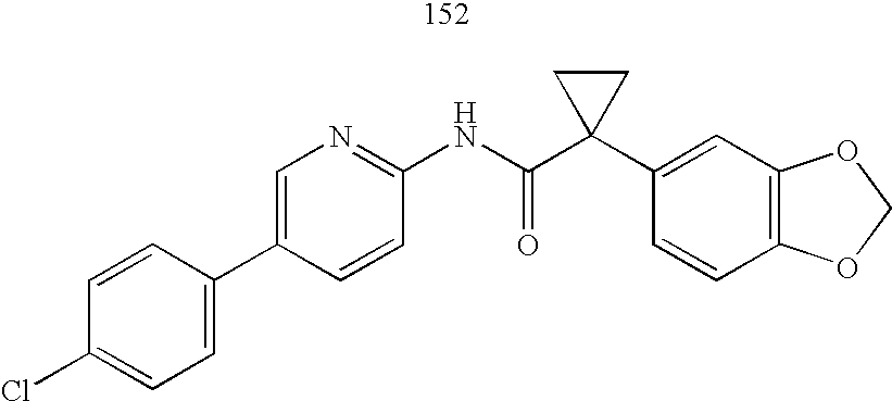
C1(C2=CC=C(Cl)C=C2)=CN=C(NC(C2(C3=CC4=C(C=C3)OCO4)CC2)=O)C=C1
